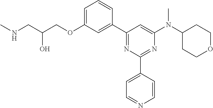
C1=C(OCC(CNC)O)C=C(C2=NC(C3=CC=NC=C3)=NC(N(C3CCOCC3)C)=C2)C=C1
